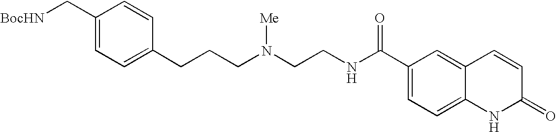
C1(C[BocHN])=CC=C(CCCN(CCNC(C2=CC=C3C(=C2)C=CC(=O)N3)=O)[Me])C=C1
